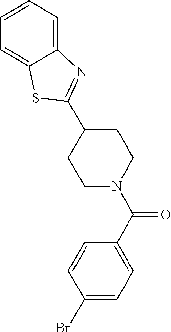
C1(C2=NC3=CC=CC=C3S2)CCN(C(C2=CC=C(Br)C=C2)=O)CC1
